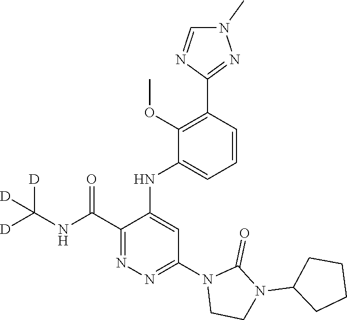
C1(C(NC([D])([D])[D])=O)=NN=C(N2CCN(C3CCCC3)C2=O)C=C1NC1=CC=CC(C2=NN(C)C=N2)=C1OC
